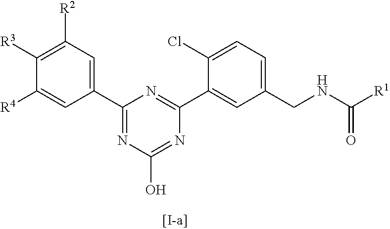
C1(C2=NC(O)=NC(C3=CC(CNC([R1])=O)=CC=C3Cl)=N2)=CC([R2])=C([R3])C([R4])=C1
